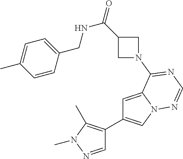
C1=C2N(C=C1C1=C(C)N(C)N=C1)N=CN=C2N1CC(C(=O)NCC2=CC=C(C)C=C2)C1
